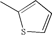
C1(C)=CC=CS1
